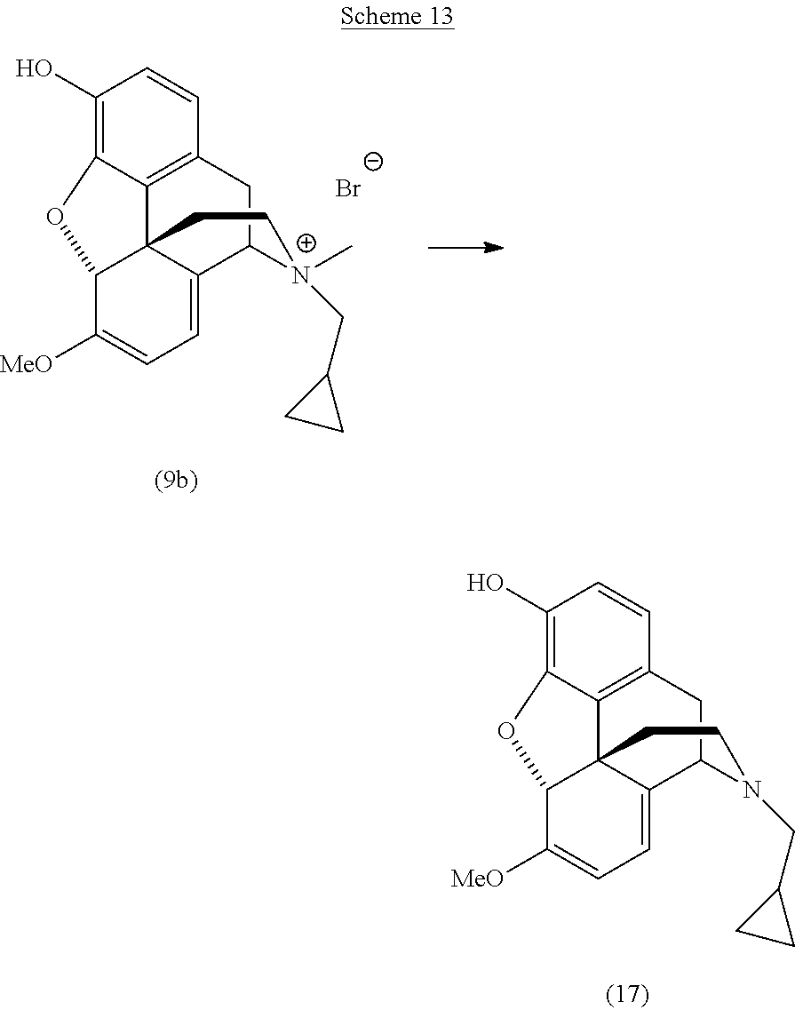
C1(O)=C2C3=C(C=C1)CC1C4=CC=C([MeO])C(C34CC[N+]1(C)CC1CC1)O2.[Br-].C1(O)=C2C3=C(C=C1)CC1C4=CC=C([MeO])C(C34CCN1CC1CC1)O2
